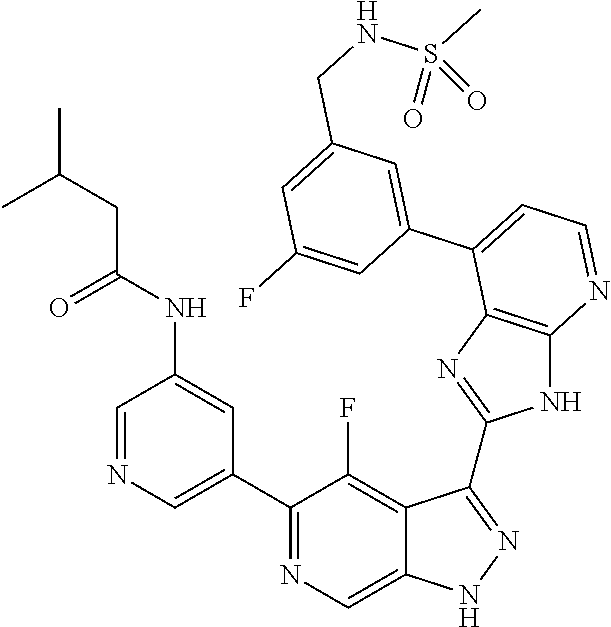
C1=NC=C(C2=NC=C3C(=C2F)C(C2=NC4=C(N2)N=CC=C4C2=CC(CNS(C)(=O)=O)=CC(F)=C2)=NN3)C=C1NC(CC(C)C)=O
